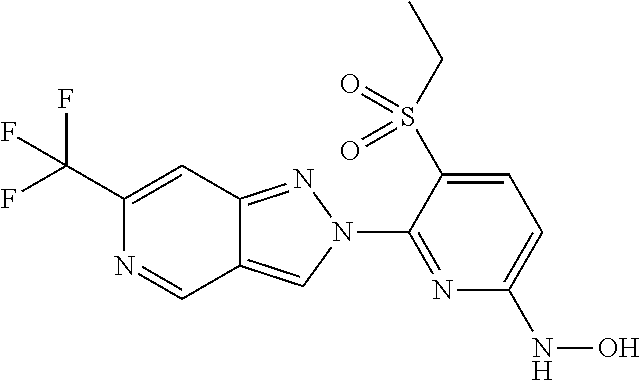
C1(C(F)(F)F)=CC2=NN(C3=NC(NO)=CC=C3S(CC)(=O)=O)C=C2C=N1
